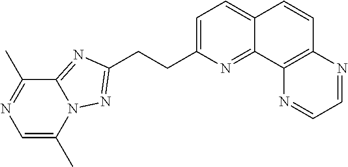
C1=C(C)N2C(=NC(CCC3=CC=C4C(=N3)C3=C(C=C4)N=CC=N3)=N2)C(C)=N1
